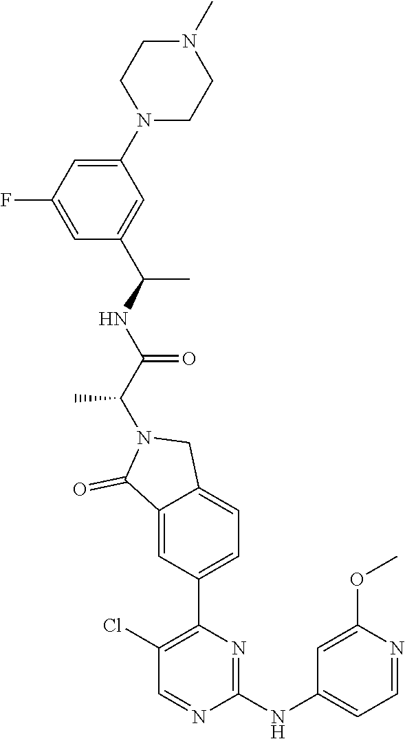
C1(NC2=CC=NC(OC)=C2)=NC(C2=CC=C3C(=C2)C(=O)N(C(C(NC(C2=CC(N4CCN(C)CC4)=CC(F)=C2)C)=O)C)C3)=C(Cl)C=N1
